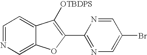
C1=NC=C2C(=C1)C([OTBDPS])=C(C1=NC=C(Br)C=N1)O2
